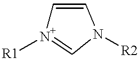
[R1][N+]1=CN([R2])C=C1
